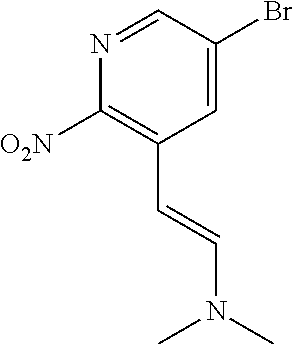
C1([O2N])=C(C=CN(C)C)C=C(Br)C=N1
